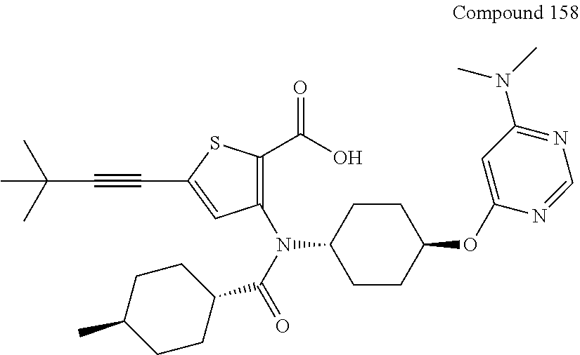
N(C1CCC(OC2=CC(N(C)C)=NC=N2)CC1)(C(C1CCC(C)CC1)=O)C1=C(C(O)=O)SC(C#CC(C)(C)C)=C1
